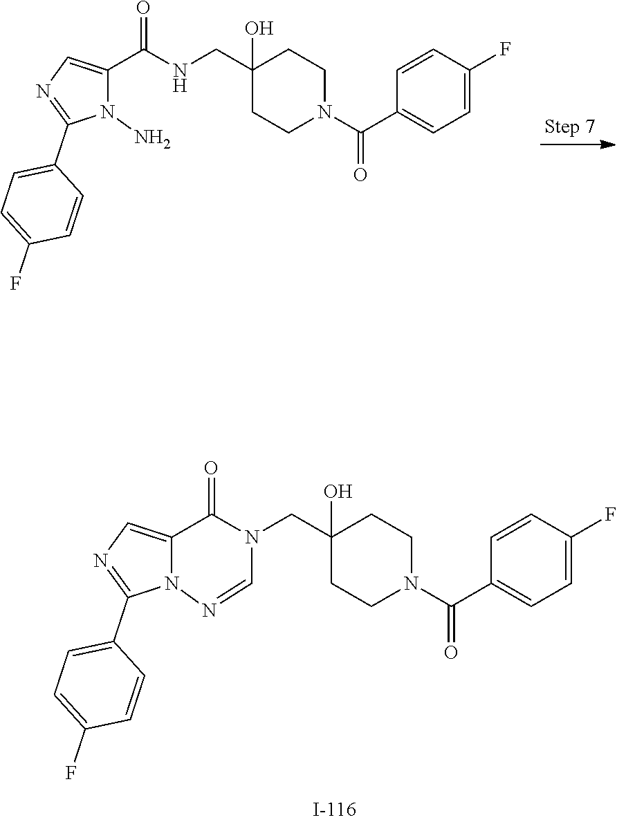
C12=CN=C(C3=CC=C(F)C=C3)N1N=CN(CC1(O)CCN(C(C3=CC=C(F)C=C3)=O)CC1)C2=O.C1(C(NCC2(O)CCN(C(C3=CC=C(F)C=C3)=O)CC2)=O)=CN=C(C2=CC=C(F)C=C2)N1N
